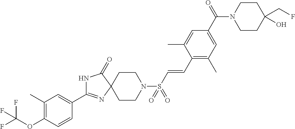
N1C(C2=CC(C)=C(OC(F)(F)F)C=C2)=NC2(C1=O)CCN(S(C=CC1=C(C)C=C(C(N3CCC(CF)(O)CC3)=O)C=C1C)(=O)=O)CC2
